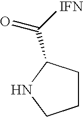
C1CC(C(=O)[IFN])NC1
